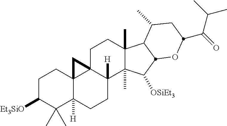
C1C([Et3SiO])C(C)(C)C2([H])C3(C1)C1(C([H])(CC2)C2(C)C(C)(CC1)C1C(C)CC(C(C(C)C)=O)OC1C2[OSiEt3])C3
